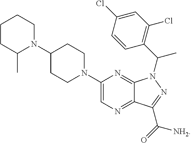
C1(N2CCC(N3CCCCC3C)CC2)=CN=C2C(=N1)N(C(C1=C(Cl)C=C(Cl)C=C1)C)N=C2C(=O)[NH2]
